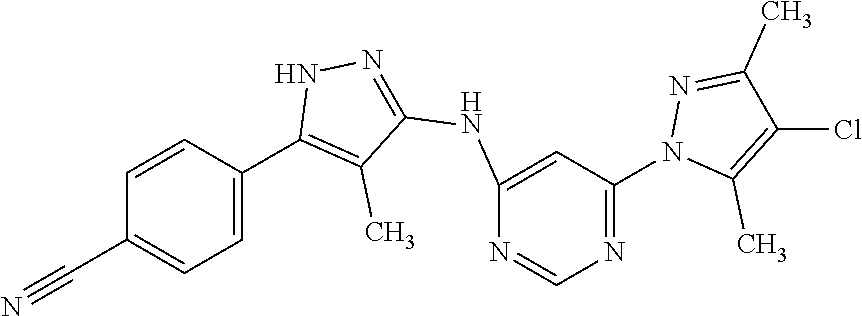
N1=C(N2C(C)=C(Cl)C(C)=N2)C=C(NC2=NNC(C3=CC=C(C#N)C=C3)=C2C)N=C1
